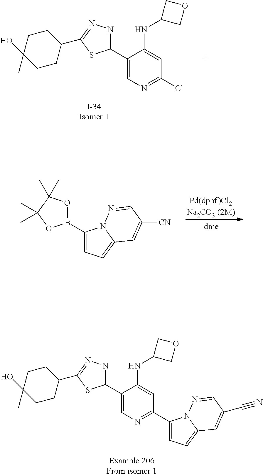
C1(C2=CN=C(Cl)C=C2NC2COC2)=NN=C(C2CCC(O)(C)CC2)S1.C1(B2OC(C)(C)C(C)(C)O2)=CC=C2N1N=CC([CN])=C2.[Pd(dppf)Cl2Na2CO3 (2M)].C1(C2=CN=C(C3=CC=C4N3N=CC(C#N)=C4)C=C2NC2COC2)=NN=C(C2CCC(O)(C)CC2)S1
